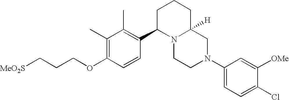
C1(C)=C(OCCC[MeO2S])C=CC(C2N3C([H])(CCC2)CN(C2=CC=C(Cl)C([OMe])=C2)CC3)=C1C
